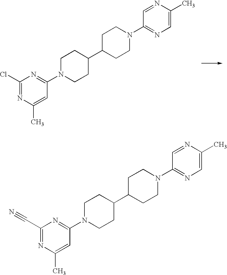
C1(Cl)=NC(C)=CC(N2CCC(C3CCN(C4=NC=C(C)N=C4)CC3)CC2)=N1.C1(C#N)=NC(C)=CC(N2CCC(C3CCN(C4=NC=C(C)N=C4)CC3)CC2)=N1
